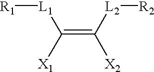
C(=C([X2])[L2][R2])([X1])[L1][R1]
